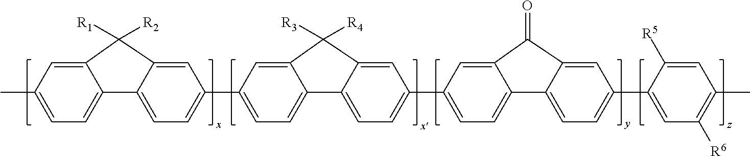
C12=CC(C)=CC=C1C1=CC=C(C3=CC=C4C(=C3)C([R3])([R4])C3=CC(C5=CC=C6C(=C5)C(=O)C5=CC(C7=CC([R6])=C(C)C=C7[R5])=CC=C65)=CC=C43)C=C1C2([R1])[R2]
